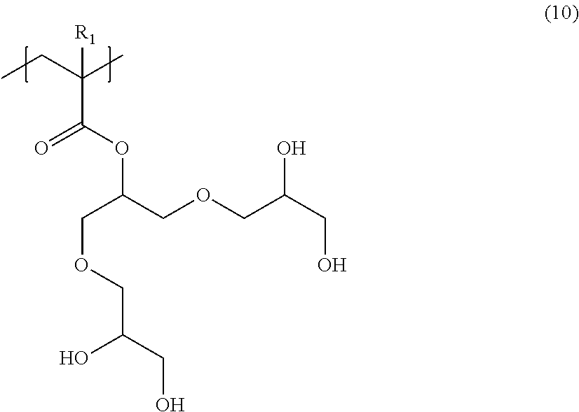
C(C(OC(COCC(CO)O)COCC(CO)O)=O)(CC)(C)[R1]
